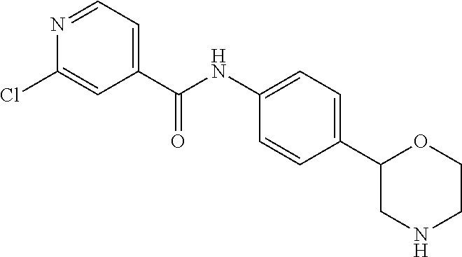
N1=CC=C(C(NC2=CC=C(C3CNCCO3)C=C2)=O)C=C1Cl
